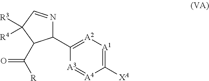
C1([XA])=[A1][A2]=C(C2N=CC([R3])([R4])C2C([R])=O)[A3]=[A4]1
